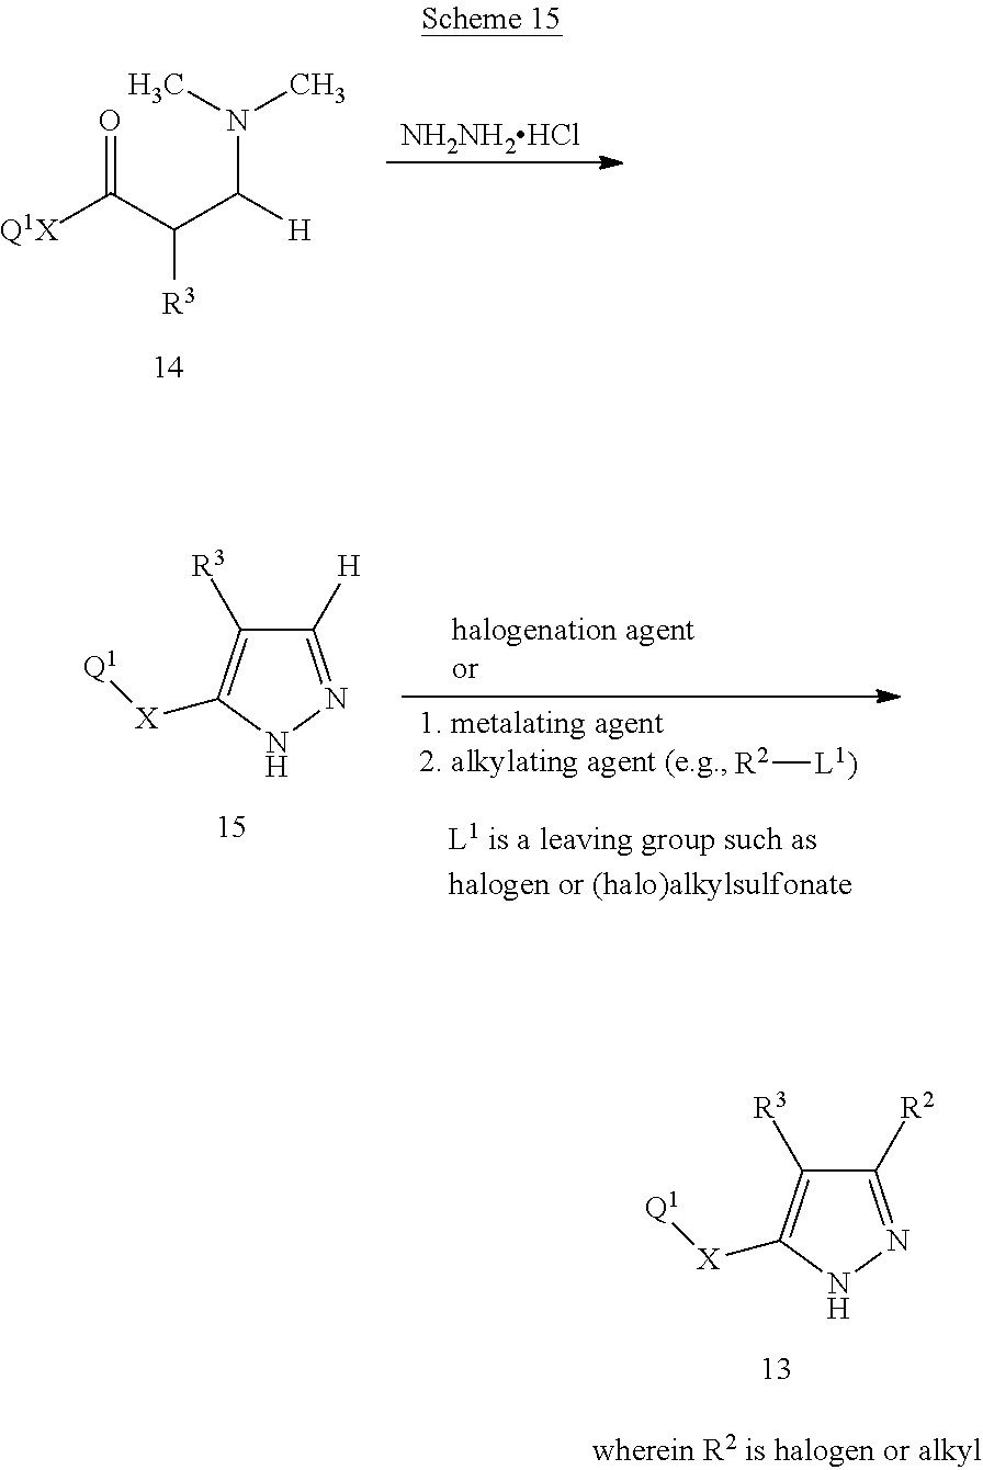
C1([R2])=NNC([X][Q1])=C1[R3].O=C(C(C(N(C)C)[H])[R3])[Q1X].[NH2NH2HCl].C1([H])=NNC([X][Q1])=C1[R3].[R2][L1)]
